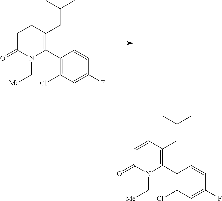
C1(C2=C(CC(C)C)CCC(=O)N2C[Me])=C(Cl)C=C(F)C=C1.C1(C2=C(CC(C)C)C=CC(=O)N2C[Me])=C(Cl)C=C(F)C=C1
